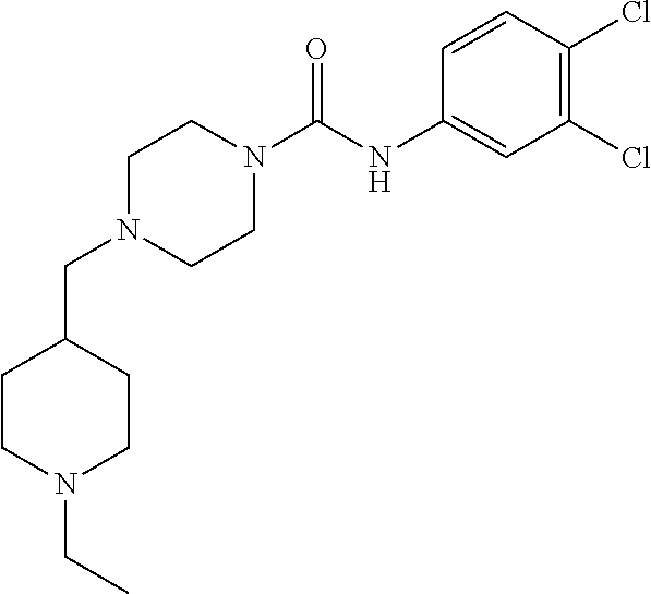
C1N(C(NC2=CC(Cl)=C(Cl)C=C2)=O)CCN(CC2CCN(CC)CC2)C1
